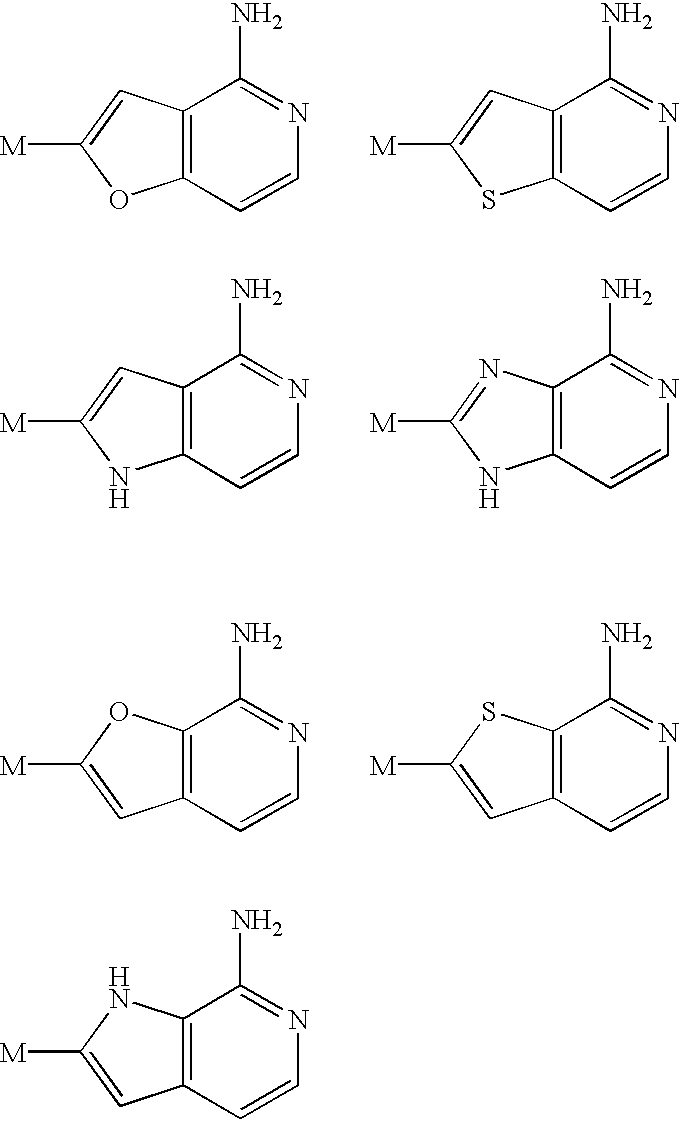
C12=C(C=CN=C1N)OC([M])=C2.C12=C(C=CN=C1N)SC([M])=C2.C12=C(C=CN=C1N)NC([M])=C2.C12=C(C=CN=C1N)NC([M])=N2.C12=C(C=CN=C1N)C=C([M])O2.C12=C(C=CN=C1N)C=C([M])S2.C12=C(C=CN=C1N)C=C([M])N2
